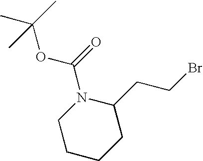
C1CCC(CCBr)N(C(=O)OC(C)(C)C)C1
